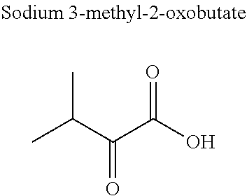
CC(C(C(O)=O)=O)C
